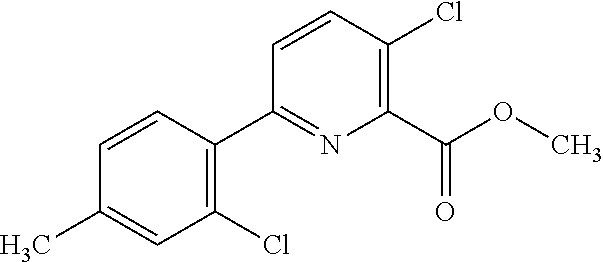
C1(Cl)=C(C2=NC(C(OC)=O)=C(Cl)C=C2)C=CC(C)=C1
